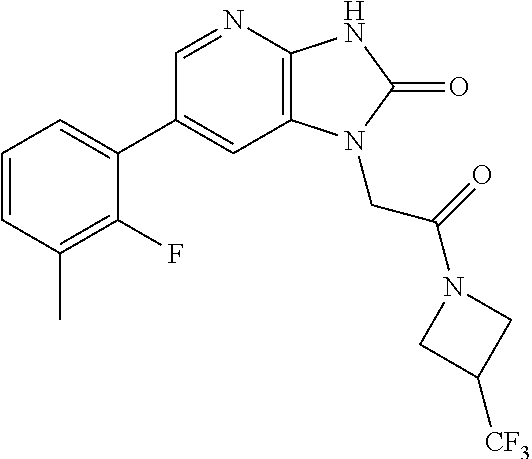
C1(C2=CC=CC(C)=C2F)=CC2=C(N=C1)NC(=O)N2CC(N1CC([CF3])C1)=O
